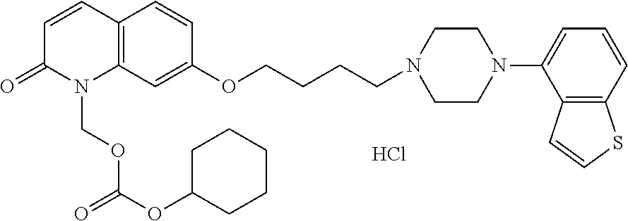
C12=C(C=CC(=O)N1COC(=O)OC1CCCCC1)C=CC(OCCCCN1CCN(C3=CC=CC4=C3C=CS4)CC1)=C2.Cl
